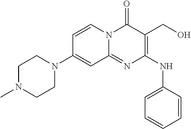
C1=CN2C(=NC(NC3=CC=CC=C3)=C(CO)C2=O)C=C1N1CCN(C)CC1
